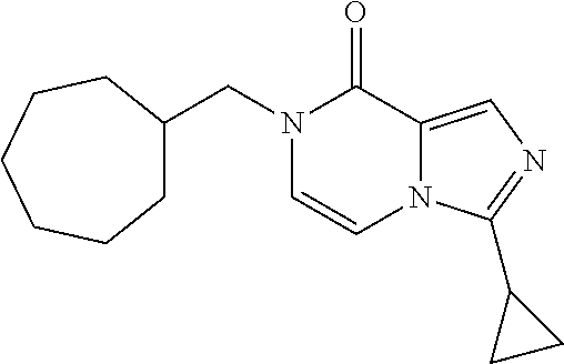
C1C(CN2C=CN3C(=CN=C3C3CC3)C2=O)CCCCC1
